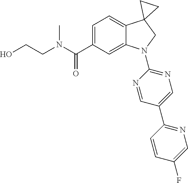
N(C(C1=CC=C2C(=C1)N(C1=NC=C(C3=NC=C(F)C=C3)C=N1)CC21CC1)=O)(C)CCO
